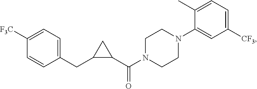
C(C1=CC=C([F3C])C=C1)C1C(C(N2CCN(C3=CC([CF3])=CC=C3C)CC2)=O)C1
